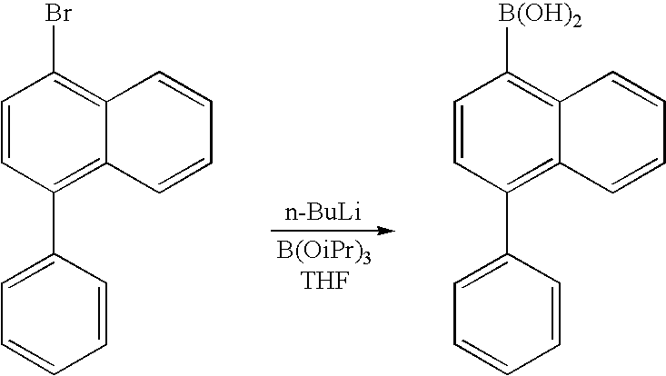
C1=CC(C2=CC=CC=C2)=C2C(=C1[B(OH)2])C=CC=C2.C1=CC(C2=CC=CC=C2)=C2C(=C1Br)C=CC=C2.[n-BuLi]
